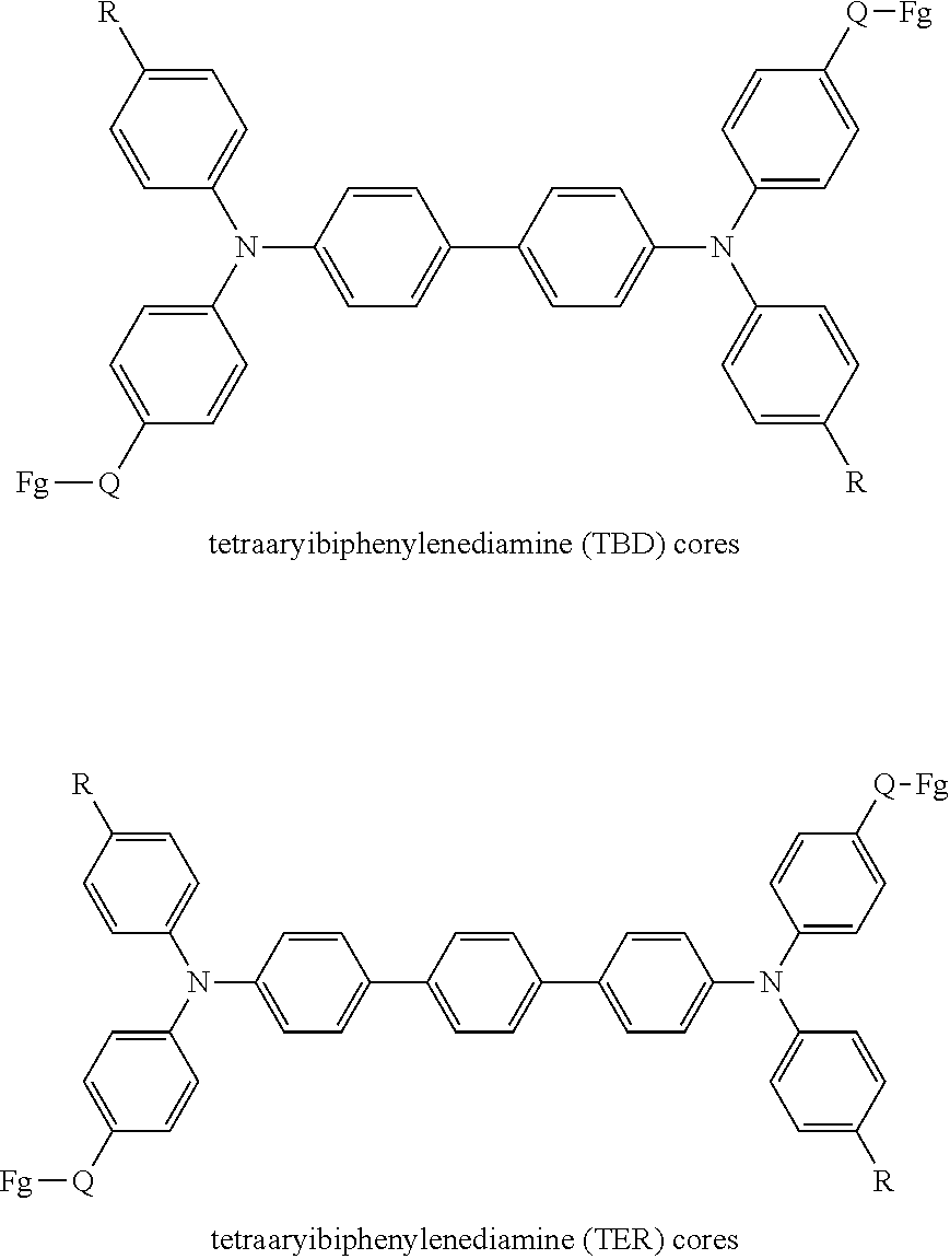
C1(N(C2=CC=C([R])C=C2)C2=CC=C(C3=CC=C(N(C4=CC=C([R])C=C4)C4=CC=C([Q][Fg])C=C4)C=C3)C=C2)=CC=C([Q][Fg])C=C1.C1(N(C2=CC=C([R])C=C2)C2=CC=C(C3=CC=C(C4=CC=C(N(C5=CC=C([R])C=C5)C5=CC=C([Q][Fg])C=C5)C=C4)C=C3)C=C2)=CC=C([Q][Fg])C=C1
